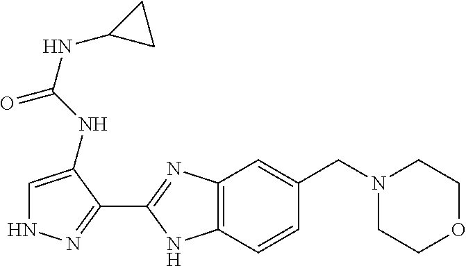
C1=C(NC(NC2CC2)=O)C(C2=NC3=C(N2)C=CC(CN2CCOCC2)=C3)=NN1
